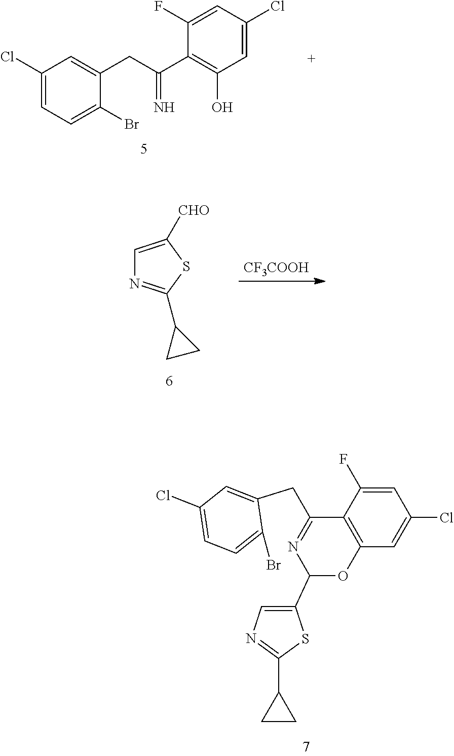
C1(Cl)=CC=C(Br)C(CC(C2=C(O)C=C(Cl)C=C2F)=N)=C1.C1=C([CHO])SC(C2CC2)=N1.[CF3COOH].C1(Cl)=CC=C(Br)C(CC2=NC(C3=CN=C(C4CC4)S3)OC3=C2C(F)=CC(Cl)=C3)=C1
